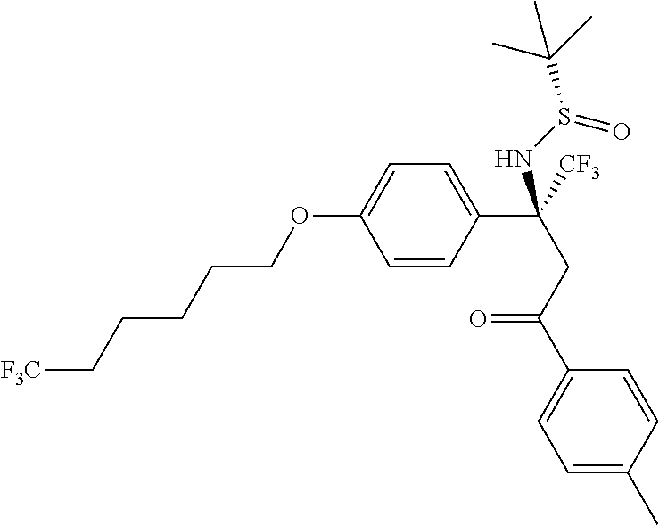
C1=CC(C([CF3])(NS(C(C)(C)C)=O)CC(C2=CC=C(C)C=C2)=O)=CC=C1OCCCCC[F3C]
